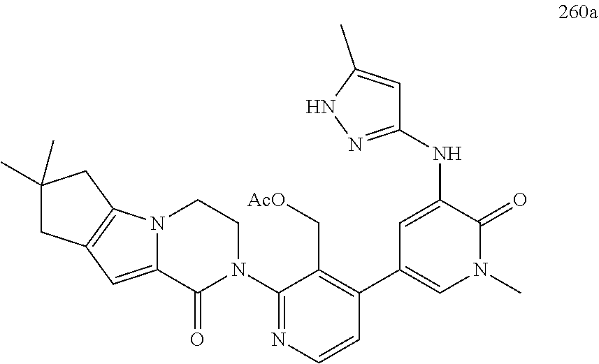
N(C1=CC(C2=C(C[AcO])C(N3CCN4C(=CC5=C4CC(C)(C)C5)C3=O)=NC=C2)=CN(C)C1=O)C1=NNC(C)=C1
